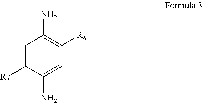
C1=C([R5])C(N)=CC([R6])=C1N
